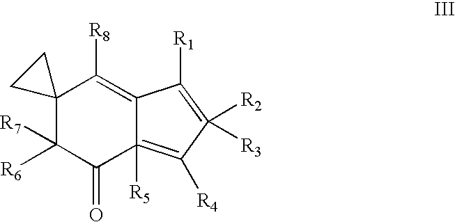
C12(C([R6])([R7])C(=O)C3([R5])=C([R4])C([R3])([R2])=C([R1])C3=C1[R8])CC2
